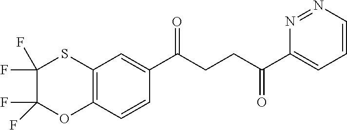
C1(C(CCC(C2=CC=CN=N2)=O)=O)=CC2=C(C=C1)OC(F)(F)C(F)(F)S2
